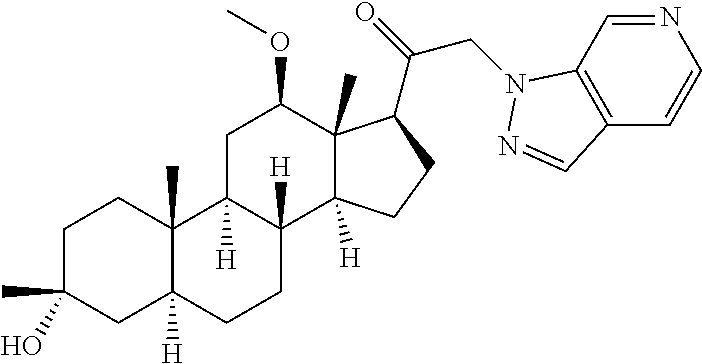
C1C(C)(O)CC2([H])C(C)(C1)C1([H])C([H])(CC2)C2([H])C(C)(C(OC)C1)C(C(CN1C3=C(C=CN=C3)C=N1)=O)CC2
